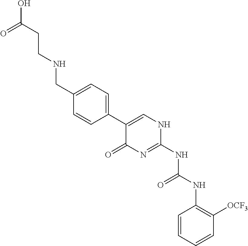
C1=CC=CC([OCF3])=C1NC(NC1=NC(=O)C(C2=CC=C(CNCCC(O)=O)C=C2)=CN1)=O
